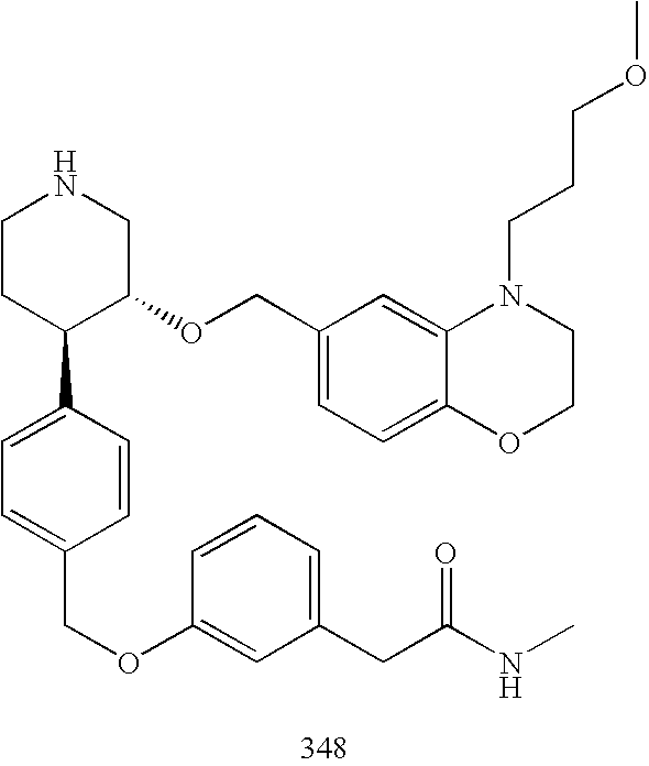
C1CC(C2=CC=C(COC3=CC(CC(NC)=O)=CC=C3)C=C2)C(OCC2=CC=C3C(=C2)N(CCCOC)CCO3)CN1
